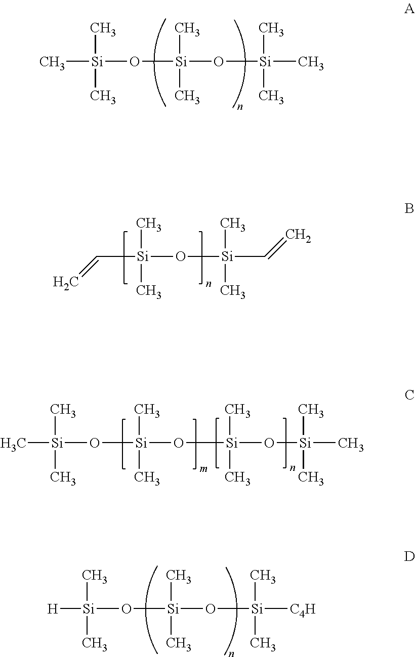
[Si](C)(O[Si](O[Si](C)(C)C)(C)C)(C)C.[Si]([H])(O[Si](O[Si]([C4H])(C)C)(C)C)(C)C.C([Si](O[Si](C=C)(C)C)(C)C)=C.[Si](C)(O[Si](O[Si](O[Si](C)(C)C)(C)C)(C)C)(C)C
